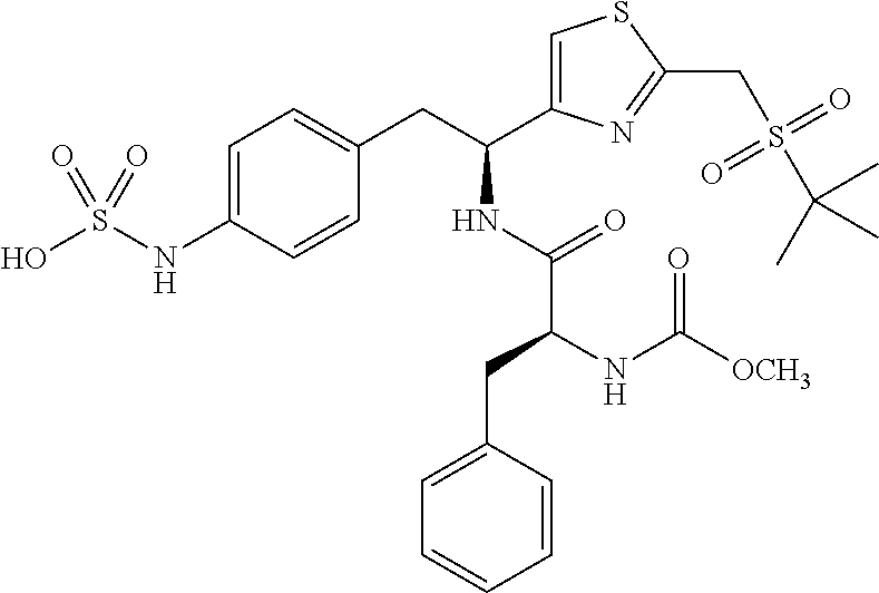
C1=C(NS(O)(=O)=O)C=CC(CC(C2=CSC(CS(C(C)(C)C)(=O)=O)=N2)NC(C(CC2=CC=CC=C2)NC([OCH3])=O)=O)=C1
